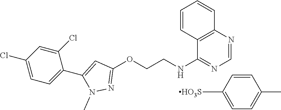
C1(NCCOC2=NN(C)C(C3=CC=C(Cl)C=C3Cl)=C2)=NC=NC2=C1C=CC=C2.[HO3S]C1=CC=C(C)C=C1
